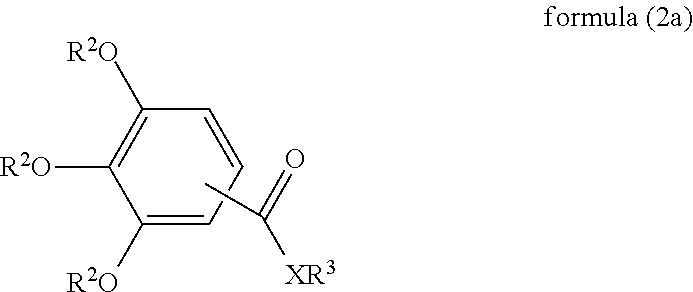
C1([R2O])=C([R2O])C([R2O])=CC=C1.CC([XR3])=O
